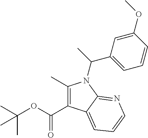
C1(C)=C(C(OC(C)(C)C)=O)C2=CC=CN=C2N1C(C)C1=CC=CC(OC)=C1
